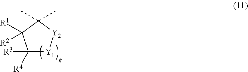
C1([R3])([R4])[Y1][Y2]C(C)(C)C1([R2])[R1]
